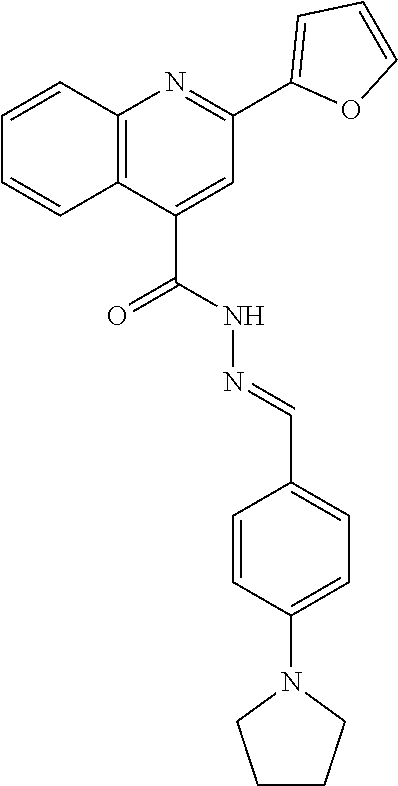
C12=C(C(C(=O)NN=CC3=CC=C(N4CCCC4)C=C3)=CC(C3=CC=CO3)=N1)C=CC=C2
